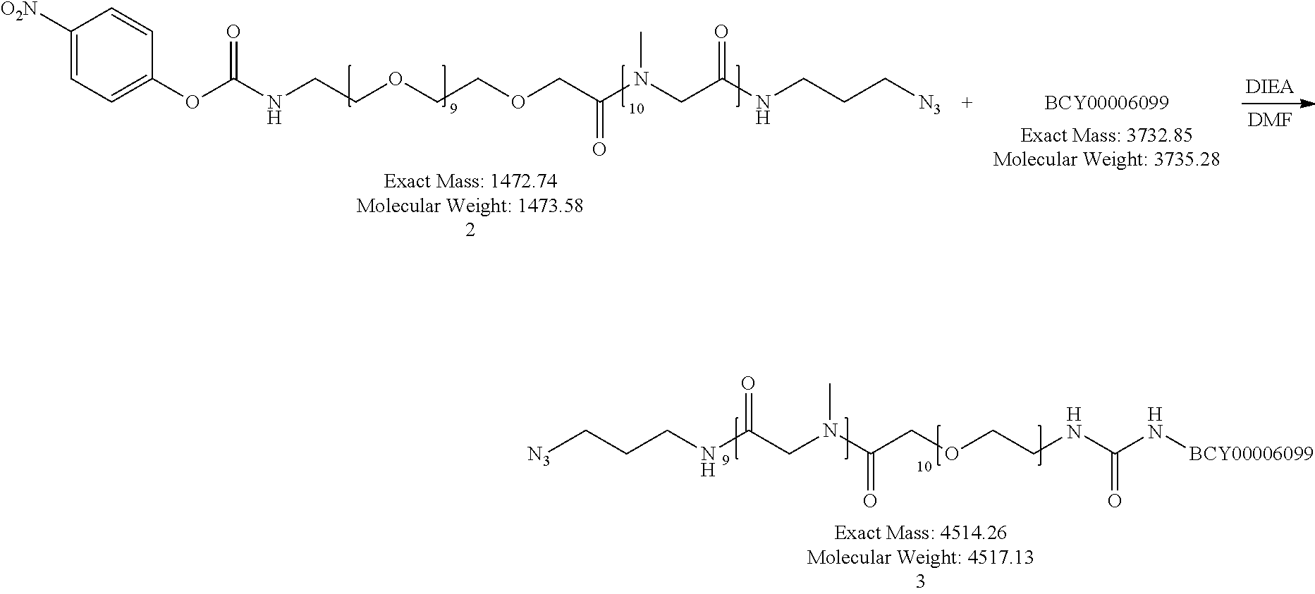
[N3]CCCNC(CN(C(COCCNC(N[BCY00006099])=O)=O)C)=O.[DMF].C1=CC(OC(=O)NCCOCCOCC(=O)N(CC(NCCC[N3])=O)C)=CC=C1[O2N]
